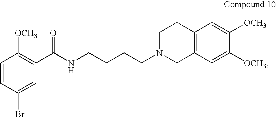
C1=CC(Br)=CC(C(NCCCCN2CC3=C(CC2)C=C([OCH3])C([OCH3])=C3)=O)=C1[OCH3]
